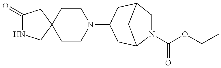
C1(=O)NCC2(C1)CCN(C1CC3CN(C(OCC)=O)C(C1)C3)CC2
